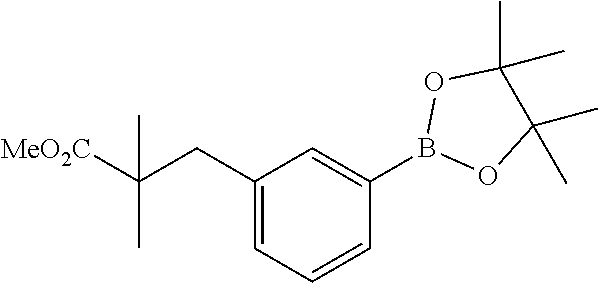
C1(CC([MeO2C])(C)C)=CC=CC(B2OC(C)(C)C(C)(C)O2)=C1
